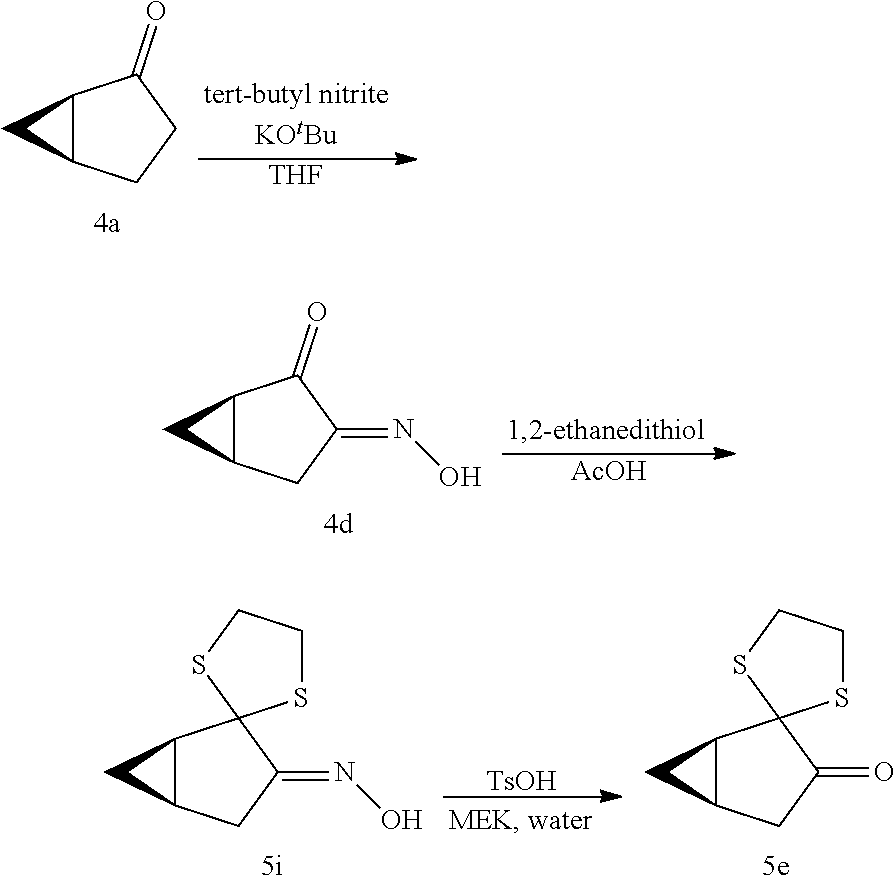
C12C(CCC1=O)C2.[THF].C12C(CC(=NO)C1=O)C2.[AcOH].C12C(CC(=NO)C13SCCS3)C2.[TsOH].C12C(CC(=O)C13SCCS3)C2
